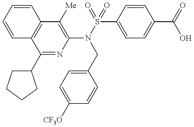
C1=CC=CC2=C1C(C1CCCC1)=NC(N(CC1=CC=C([CF3O])C=C1)S(C1=CC=C(C(O)=O)C=C1)(=O)=O)=C2[Me]
